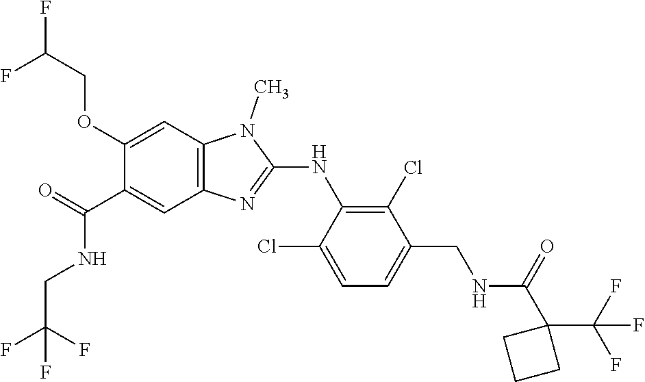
C1(OCC(F)F)=CC2=C(C=C1C(NCC(F)(F)F)=O)N=C(NC1=C(Cl)C(CNC(C3(C(F)(F)F)CCC3)=O)=CC=C1Cl)N2C
